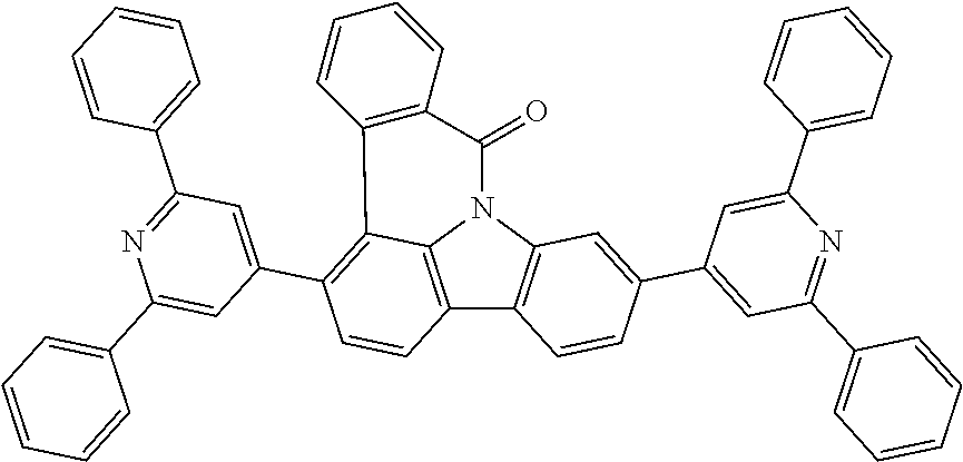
C12=C3N(C4=C1C=CC(C1=CC(C5=CC=CC=C5)=NC(C5=CC=CC=C5)=C1)=C4)C(=O)C1=C(C3=C(C3=CC(C4=CC=CC=C4)=NC(C4=CC=CC=C4)=C3)C=C2)C=CC=C1
